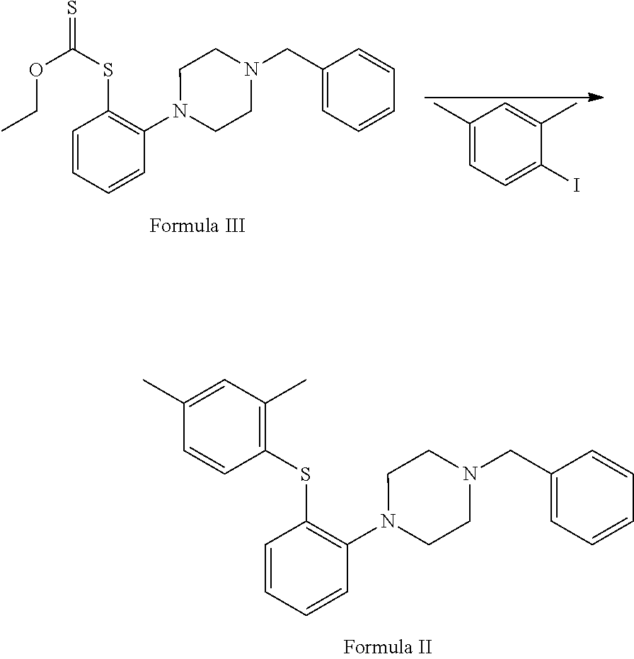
C1(C)=CC=C(I)C(C)=C1.C1=CC=CC(N2CCN(CC3=CC=CC=C3)CC2)=C1SC(=S)OCC.C1=CC=CC(N2CCN(CC3=CC=CC=C3)CC2)=C1SC1=C(C)C=C(C)C=C1
